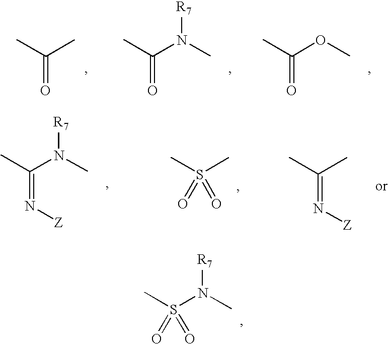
CC(C)=O.CC(N(C)[R7])=O.CC(OC)=O.CS(C)(=O)=O.CC(N(C)[R7])=N[Z].CC(C)=N[Z].CS(N(C)[R7])(=O)=O
